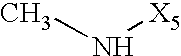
CN[X5]
